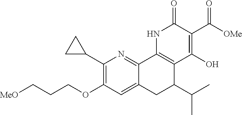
[MeO]CCCOC1=C(C2CC2)N=C2C(=C1)CC(C(C)C)C1=C2NC(=O)C(C(=O)[OMe])=C1O
